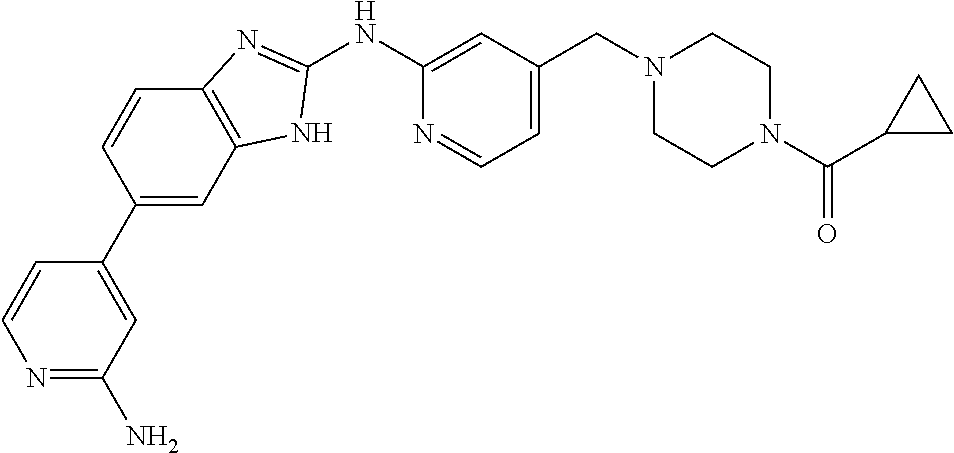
N1=C(N)C=C(C2=CC3=C(C=C2)N=C(NC2=CC(CN4CCN(C(C5CC5)=O)CC4)=CC=N2)N3)C=C1
